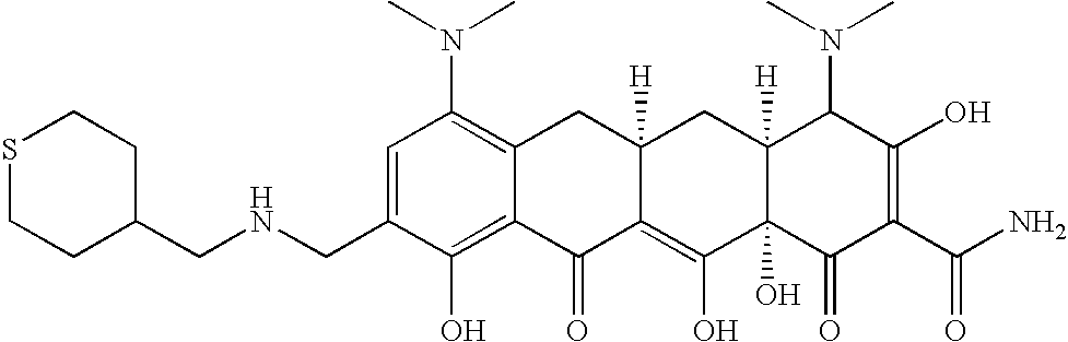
C1(CNCC2CCSCC2)=CC(N(C)C)=C2C(=C1O)C(=O)C1=C(O)C3(O)C([H])(CC1([H])C2)C(N(C)C)C(O)=C(C(N)=O)C3=O
